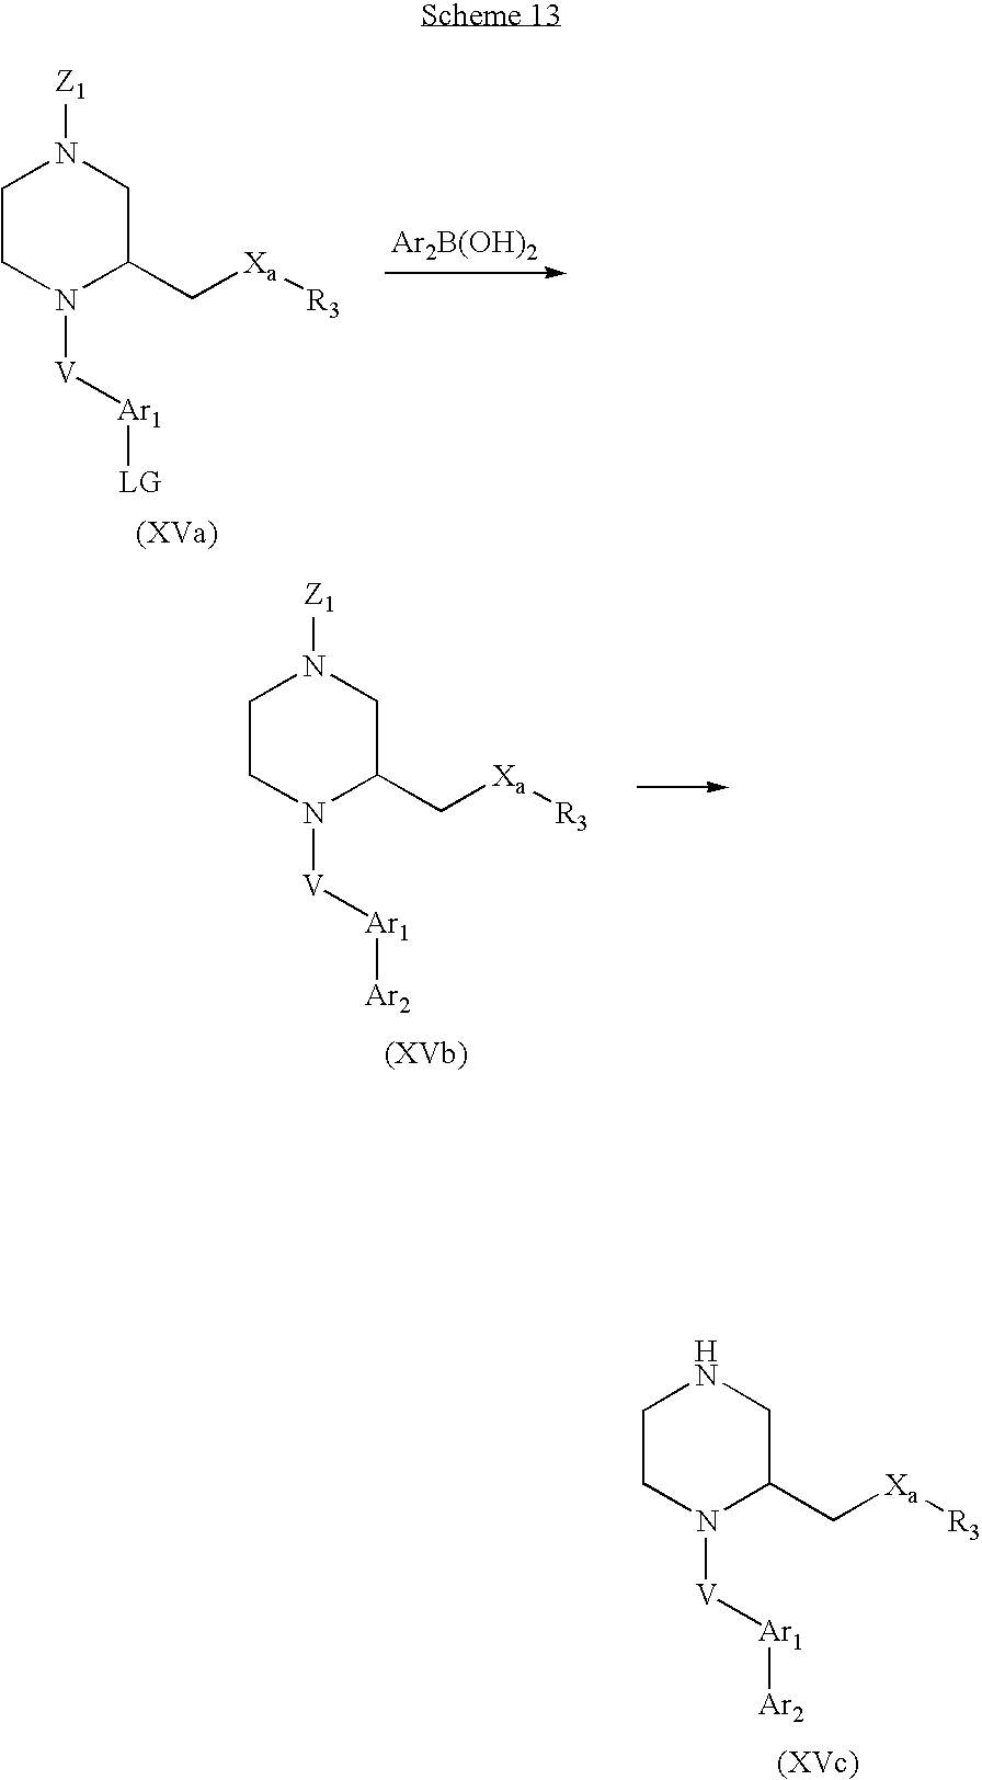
C1CN([V][Ar1][Ar2])C(C[Xa][R3])CN1.C1CN([V][Ar1][Ar2])C(C[Xa][R3])CN1[Z1].C1CN([V][Ar1][LG])C(C[Xa][R3])CN1[Z1].[Ar2B(OH)2]
